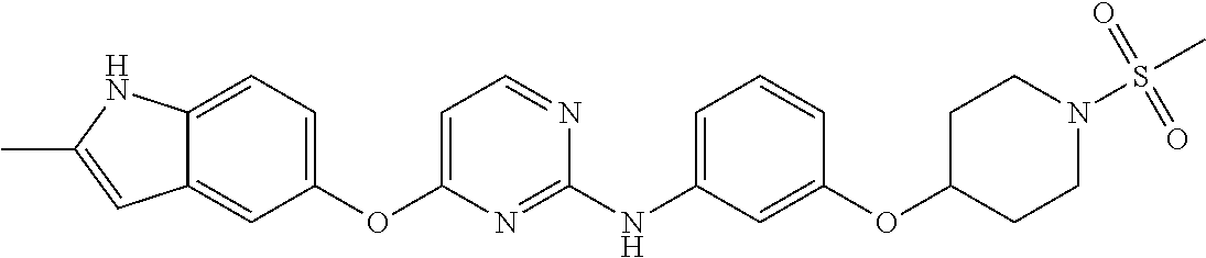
C12=CC=C(OC3=CC=NC(NC4=CC=CC(OC5CCN(S(C)(=O)=O)CC5)=C4)=N3)C=C1C=C(C)N2
